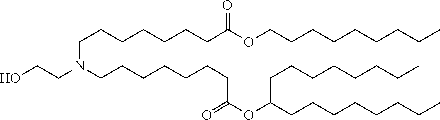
OCCN(CCCCCCCC(OC(CCCCCCCC)CCCCCCCC)=O)CCCCCCCC(OCCCCCCCCC)=O
